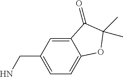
C1=C(CN)C=C2C(=C1)OC(C)(C)C2=O
